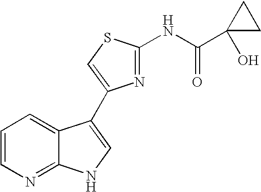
C1=CN=C2C(=C1)C(C1=CSC(NC(C3(O)CC3)=O)=N1)=CN2
